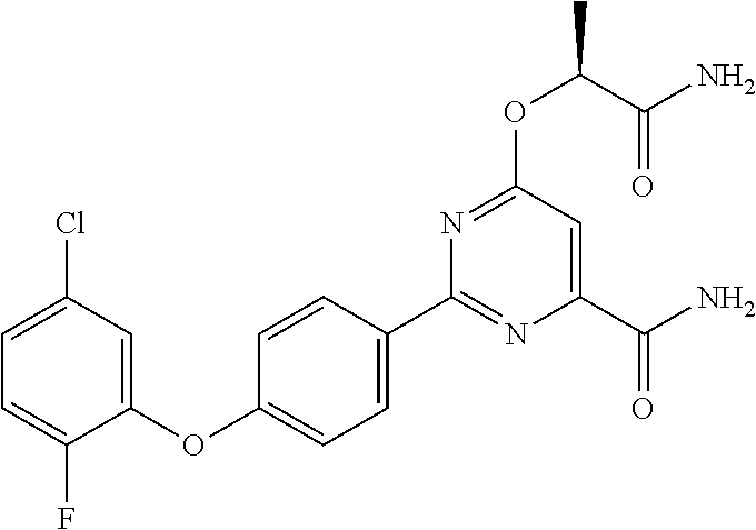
C1(C2=CC=C(OC3=CC(Cl)=CC=C3F)C=C2)=NC(C(N)=O)=CC(OC(C)C(N)=O)=N1
